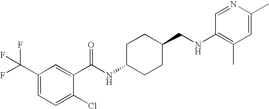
C1(C(F)(F)F)=CC=C(Cl)C(C(NC2CCC(CNC3=C(C)C=C(C)N=C3)CC2)=O)=C1
